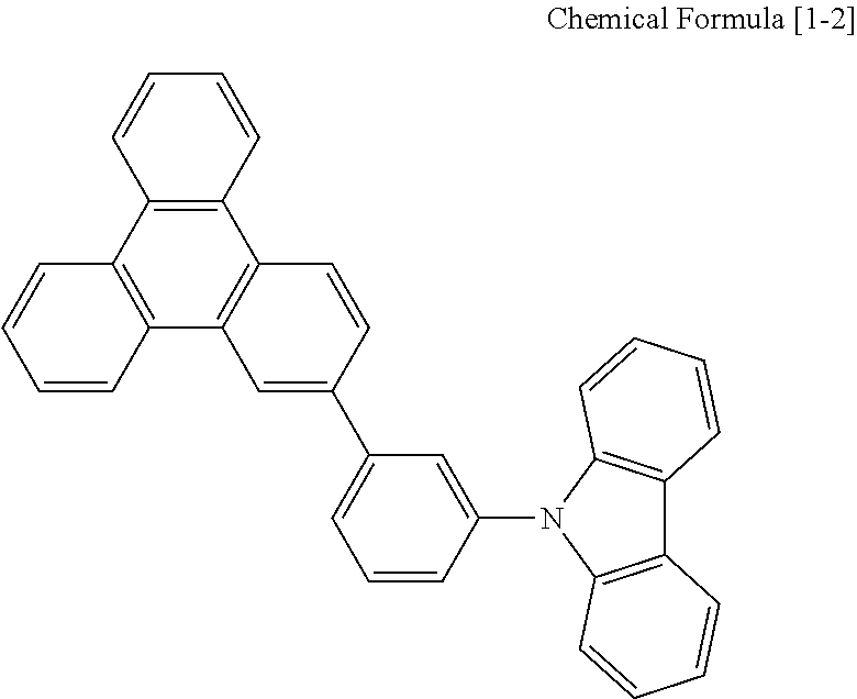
C12=C(C3=C(C4=C1C=CC(C1=CC=CC(N5C6=C(C7=C5C=CC=C7)C=CC=C6)=C1)=C4)C=CC=C3)C=CC=C2
